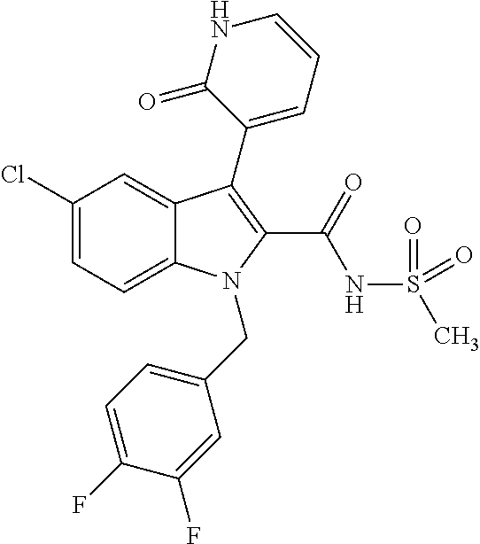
C1(Cl)=CC=C2C(=C1)C(C1=CC=CNC1=O)=C(C(NS(C)(=O)=O)=O)N2CC1=CC=C(F)C(F)=C1
